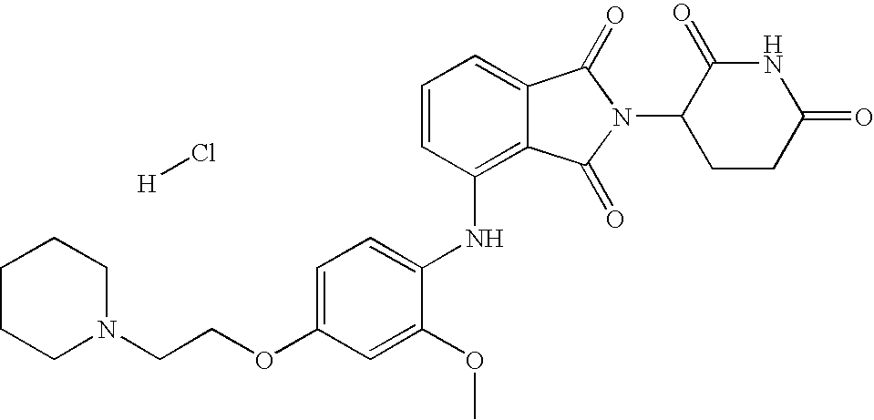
C1(NC2=C3C(=CC=C2)C(=O)N(C2CCC(=O)NC2=O)C3=O)=CC=C(OCCN2CCCCC2)C=C1OC.Cl[H]
